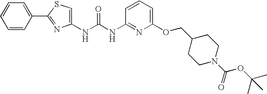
N(C(NC1=NC(OCC2CCN(C(OC(C)(C)C)=O)CC2)=CC=C1)=O)C1=CSC(C2=CC=CC=C2)=N1
